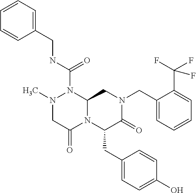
N1(C)CC(=O)N2C(N1C(NCC1=CC=CC=C1)=O)CN(CC1=CC=CC=C1C(F)(F)F)C(=O)C2CC1=CC=C(O)C=C1
